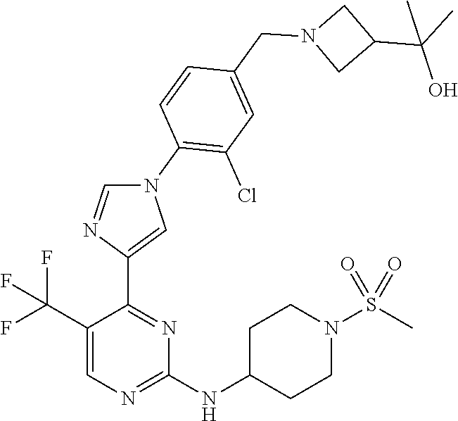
C1(C(F)(F)F)=CN=C(NC2CCN(S(C)(=O)=O)CC2)N=C1C1=CN(C2=C(Cl)C=C(CN3CC(C(C)(O)C)C3)C=C2)C=N1
